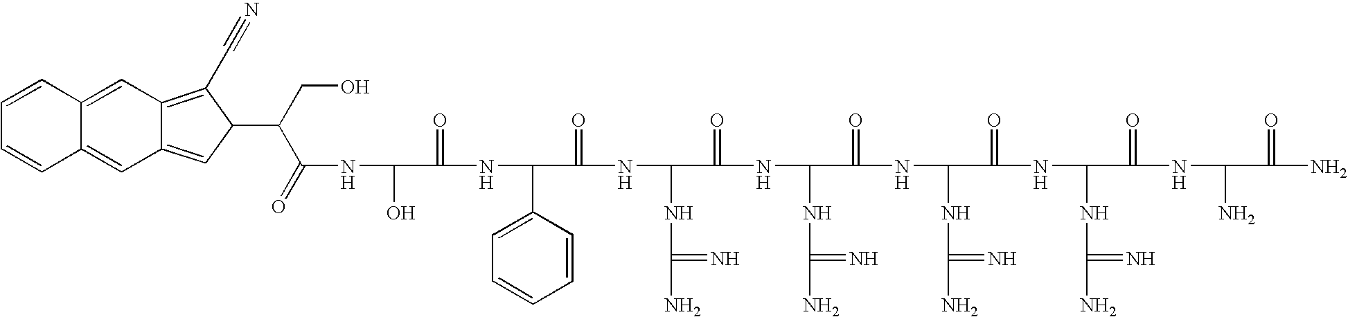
OC(C(=O)NC(C1=CC=CC=C1)C(=O)NC(NC(N)=N)C(=O)NC(NC(N)=N)C(=O)NC(NC(N)=N)C(=O)NC(NC(N)=N)C(=O)NC(N)C(=O)N)NC(C(CO)C1C(C#N)=C2C(=C1)C=C1C(=C2)C=CC=C1)=O
